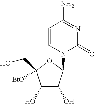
C1(O)C(O)C(N2C(=O)N=C(N)C=C2)OC1(CO)[EtO]
